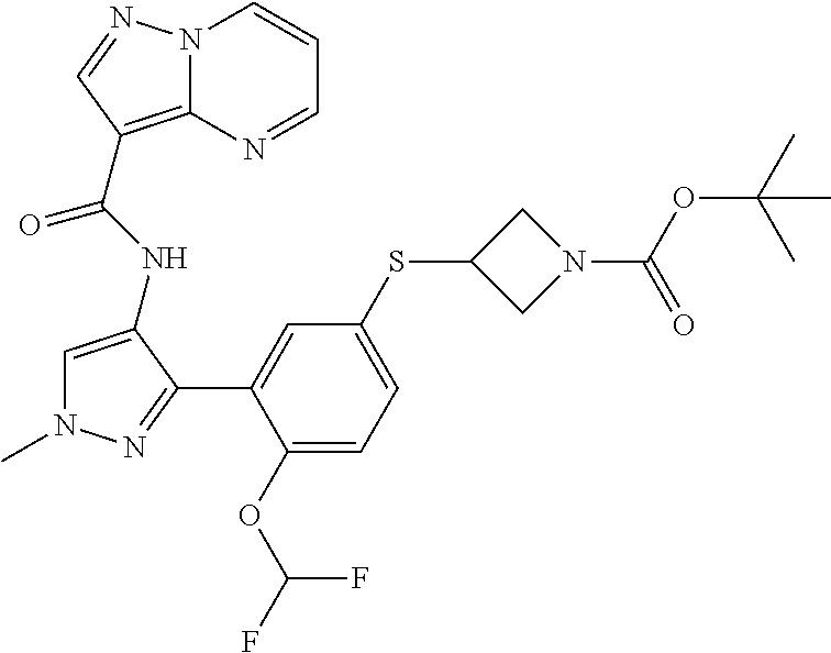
C1=C(NC(=O)C2=C3N(C=CC=N3)N=C2)C(C2=CC(SC3CN(C(OC(C)(C)C)=O)C3)=CC=C2OC(F)F)=NN1C
